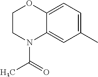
C1(C)=CC=C2C(=C1)N(C(=O)C)CCO2
